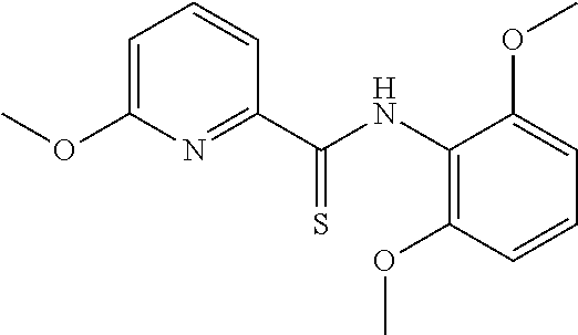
C1=C(OC)N=C(C(NC2=C(OC)C=CC=C2OC)=S)C=C1
